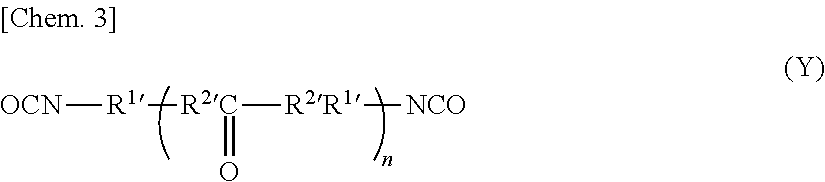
[OCN][R1][R2C](=O)[R2R1][NCO]
